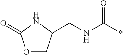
C(NC(*)=O)C1COC(=O)N1
